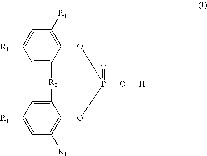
C1=C([R1])C=C2C(=C1[R1])OP(O[H])(=O)OC1=C([R1])C=C([R1])C=C1[R0]2
